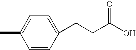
CC1=CC=C(CCC(O)=O)C=C1
